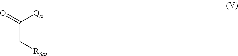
O=C([Qa])C[R3a]
